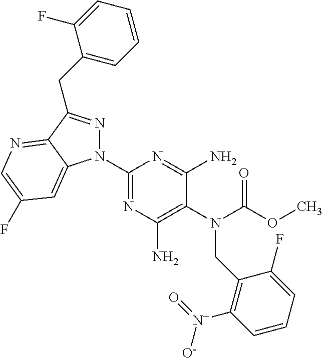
C1(N2N=C(CC3=CC=CC=C3F)C3=NC=C(F)C=C23)=NC(N)=C(N(C(OC)=O)CC2=C([N+](=O)[O-])C=CC=C2F)C(N)=N1
